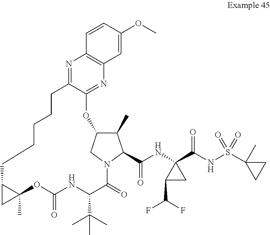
C12CC1(C)OC(=O)NC(C(C)(C)C)C(=O)N1CC(C(C)C1C(NC1(C(NS(C3(C)CC3)(=O)=O)=O)C(C(F)F)C1)=O)OC1=NC3=C(N=C1CCCCC2)C=CC(OC)=C3
